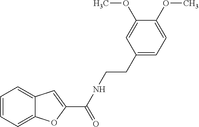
C1=CC=C2C(=C1)C=C(C(NCCC1=CC=C(OC)C(OC)=C1)=O)O2
